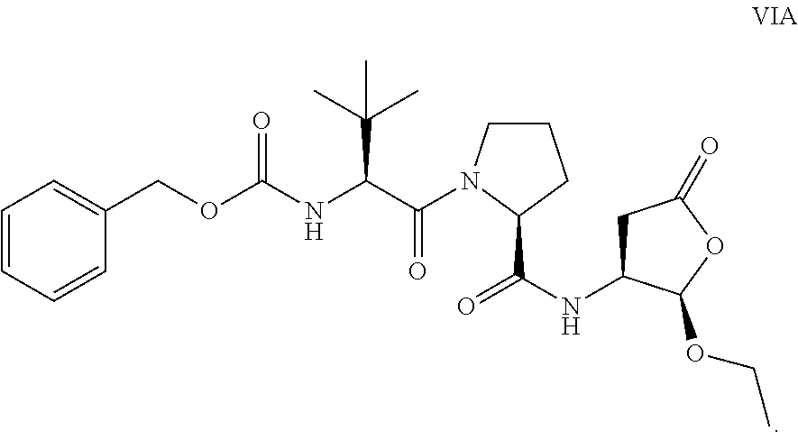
C1=CC=CC(COC(NC(C(=O)N2CCCC2C(NC2CC(=O)OC2OCC)=O)C(C)(C)C)=O)=C1
